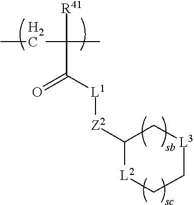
C(C(=O)[L1][Z2]C1[L2]CC[L3]C1)(CC)(C)[R41]
